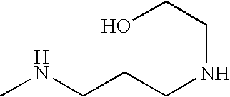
CNCCCNCCO
